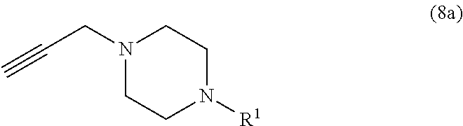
N1(CC#C)CCN([R1])CC1
